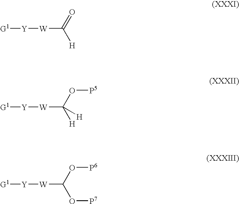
[Y]([W]C([H])=O)[G1].[Y]([W]C([H])(O[P5])[H])[G1].[Y]([W]C(O[P7])O[P6])[G1]
